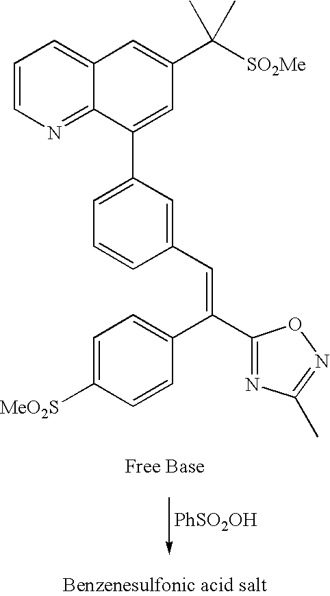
[PhSO2OH].C1=CN=C2C(=C1)C=C(C([SO2Me])(C)C)C=C2C1=CC=CC(C=C(C2=CC=C([MeO2S])C=C2)C2=NC(C)=NO2)=C1
